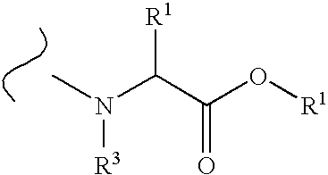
CN(C(C(O[R1])=O)[R1])[R3]
